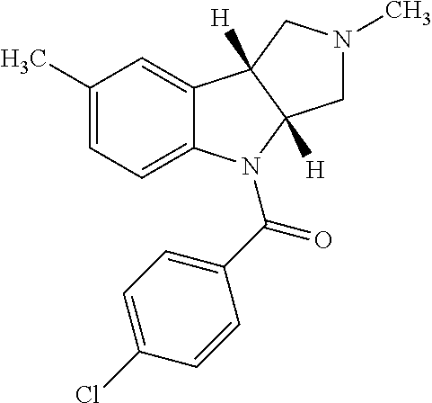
C1(C)=CC=C2C(=C1)C1([H])C([H])(N2C(C2=CC=C(Cl)C=C2)=O)CN(C)C1
